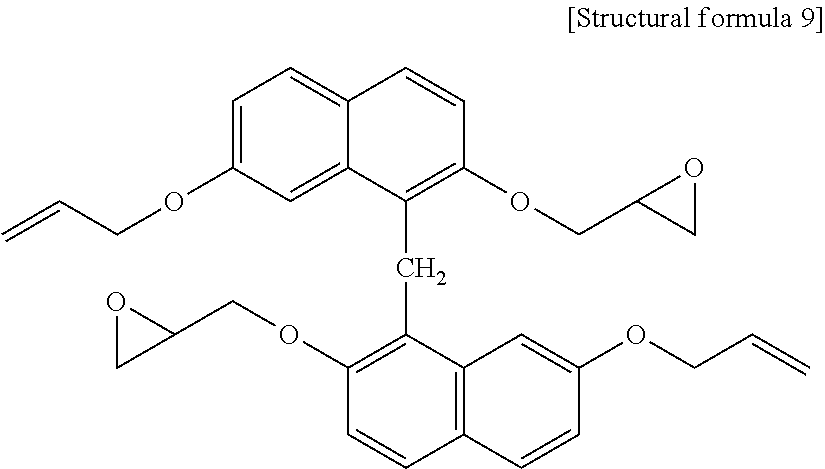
C1=C(OCC=C)C=C2C(=C1)C=CC(OCC1CO1)=C2CC1=C(OCC2OC2)C=CC2=C1C=C(OCC=C)C=C2
